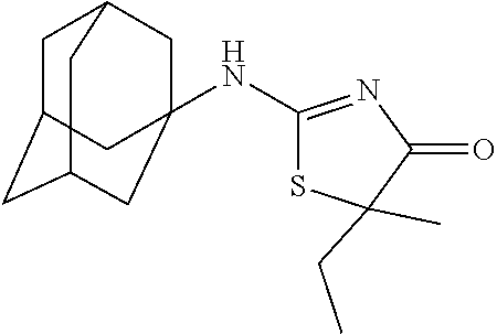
C1C2CC3CC(NC4=NC(=O)C(CC)(C)S4)(CC1C3)C2
